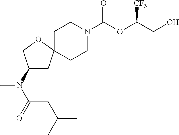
C1CN(C(OC(CO)[CF3])=O)CCC12CC(N(C(CC(C)C)=O)C)CO2
